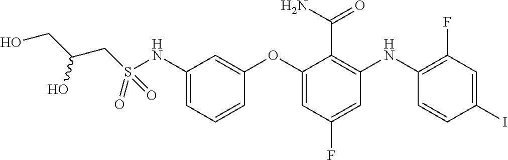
S(NC1=CC=CC(OC2=CC(F)=CC(NC3=C(F)C=C(I)C=C3)=C2C(N)=O)=C1)(=O)(=O)CC(CO)O
